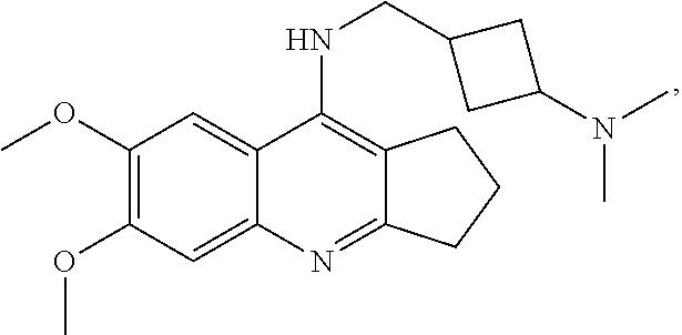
C12=C(NCC3CC(N(C)C)C3)C3=CC(OC)=C(OC)C=C3N=C1CCC2
